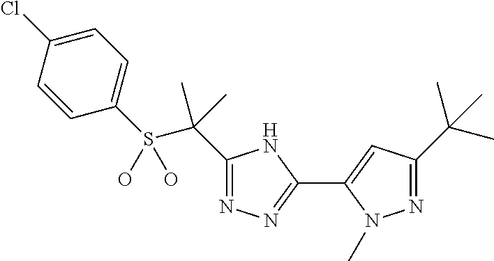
C1=C(Cl)C=CC(S(C(C2=NN=C(C3=CC(C(C)(C)C)=NN3C)N2)(C)C)(O)O)=C1
